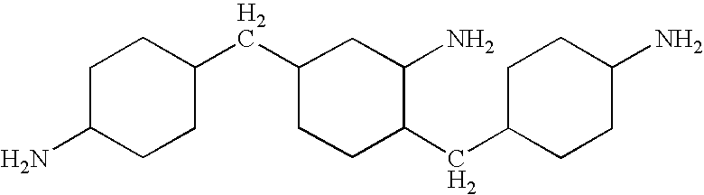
C1C(N)CCC(CC2CCC(CC3CCC(N)CC3)C(N)C2)C1
